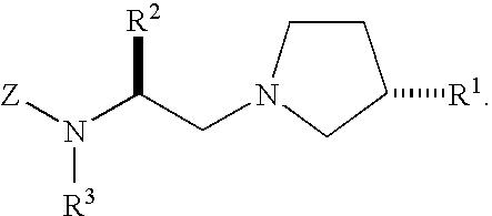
[Z]N(C(CN1CCC([R1])C1)[R2])[R3]
